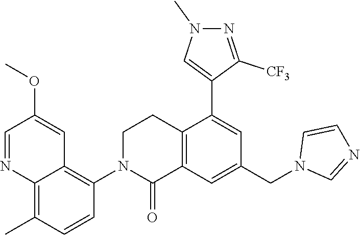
C12=C(C=C(CN3C=NC=C3)C=C1C1=CN(C)N=C1[CF3])C(=O)N(C1=C3C(=C(C)C=C1)N=CC(OC)=C3)CC2
